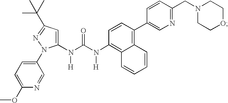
N([H])(C(N(C1=C2C(=C(C3=CN=C(CN4CCOCC4)C=C3)C=C1)C=CC=C2)[H])=O)C1=CC(C(C)(C)C)=NN1C1=CC=C(OC)N=C1
